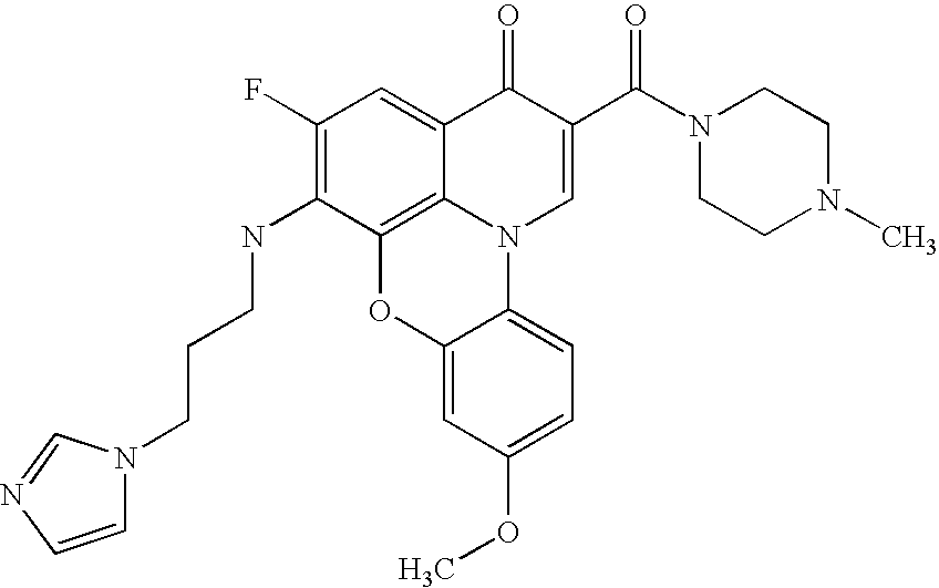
C1(F)=C(NCCCN2C=CN=C2)C2=C3C(=C1)C(=O)C(C(N1CCN(C)CC1)=O)=CN3C1=CC=C(OC)C=C1O2
